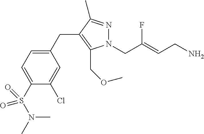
N1(CC(=CCN)F)N=C(C)C(CC2=CC=C(S(=O)(=O)N(C)C)C(Cl)=C2)=C1COC
